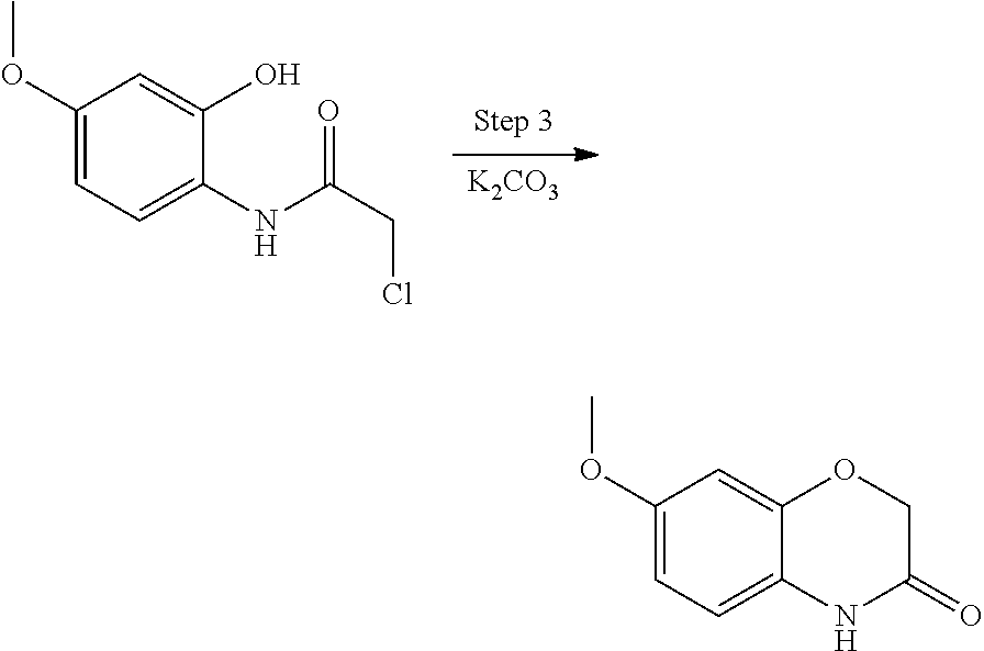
[K2CO3].C1(OC)=CC=C(NC(=O)CCl)C(O)=C1.C1(OC)=CC=C2C(=C1)OCC(=O)N2
